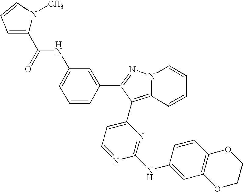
N(C1=CC=CC(C2=NN3C=CC=CC3=C2C2=CC=NC(NC3=CC4=C(C=C3)OCCO4)=N2)=C1)C(C1=CC=CN1C)=O
